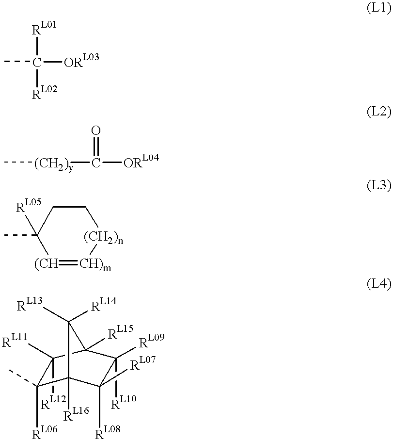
CC([RL01])([ORL03])[RL02].C[(CH2)y]C([ORL04])=O.[(CH]1=[CH)m][(CH2)n]CCC1(C)[RL05].C1(C)([RL06])C2([RL16])C([RL08])([RL07])C([RL10])([RL09])C([RL15])(C1([RL12])[RL11])C2([RL14])[RL13]
